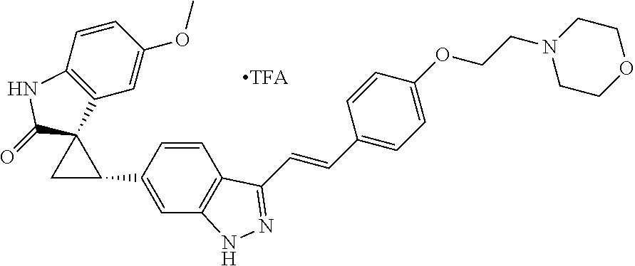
C12=C(C=C(OC)C=C1)C1(C(=O)N2)CC1C1=CC2=C(C=C1)C(C=CC1=CC=C(OCCN3CCOCC3)C=C1)=NN2
